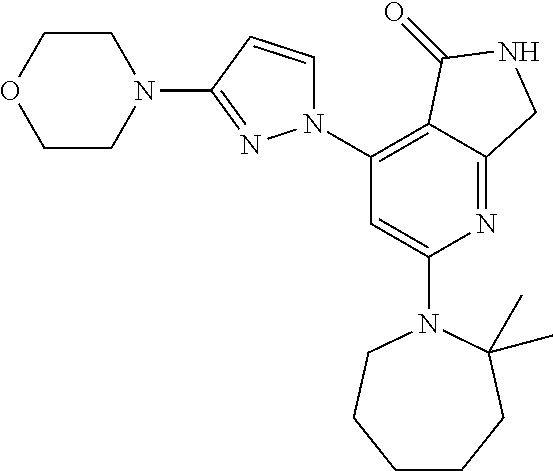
C1(N2C=CC(N3CCOCC3)=N2)=C2C(=NC(N3CCCCCC3(C)C)=C1)CNC2=O
